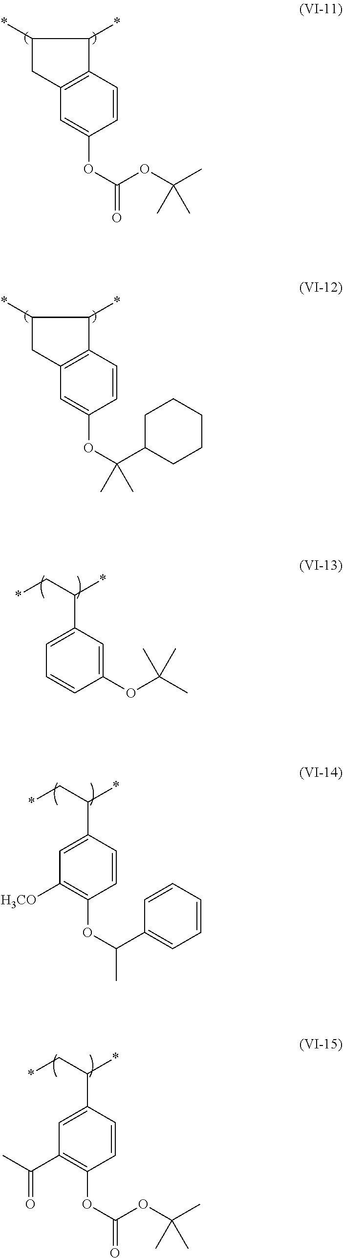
C12=C(C=CC(OC(=O)OC(C)(C)C)=C1)C(*)C(*)C2.C12=C(C=CC(OC(C3CCCCC3)(C)C)=C1)C(*)C(*)C2.C1=C(C(C*)*)C=C(OC(C)(C)C)C=C1.C1=C(C(C*)*)C=CC(OC(C)C2=CC=CC=C2)=C1[H3CO].C1=C(C(C*)*)C=CC(OC(OC(C)(C)C)=O)=C1C(C)=O
